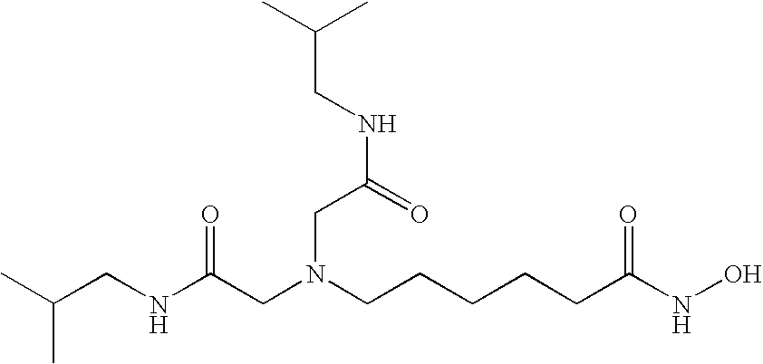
C(CNC(CN(CCCCCC(NO)=O)CC(=O)NCC(C)C)=O)(C)C
